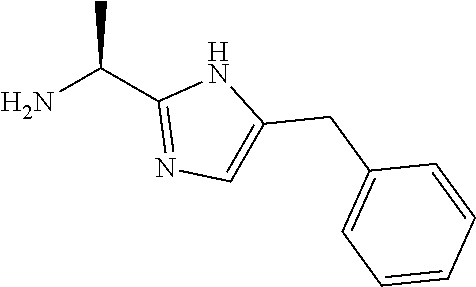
NC(C1=NC=C(CC2=CC=CC=C2)N1)C
